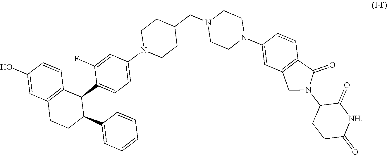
C1C(=O)[NH]C(=O)C(N2C(=O)C3=C(C=C(N4CCN(CC5CCN(C6=CC=C(C7C8=C(C=C(O)C=C8)CCC7C7=CC=CC=C7)C(F)=C6)CC5)CC4)C=C3)C2)C1
